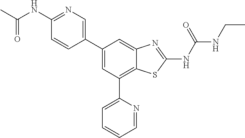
C1(C2=CN=C(NC(C)=O)C=C2)=CC(C2=CC=CC=N2)=C2C(=C1)N=C(NC(NCC)=O)S2
